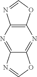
C12=C(OC=N1)N=C1C(=N2)N=CO1
